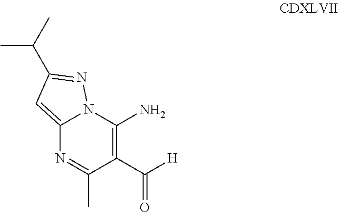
C12=CC(C(C)C)=NN1C(N)=C(C([H])=O)C(C)=N2
